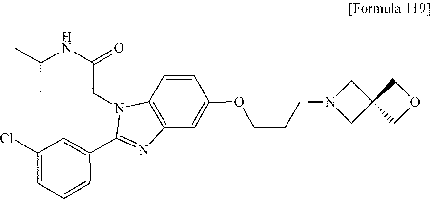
C(NC(C)C)(CN1C2=C(C=C(OCCCN3CC4(C3)COC4)C=C2)N=C1C1=CC(Cl)=CC=C1)=O
